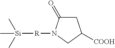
C1C(=O)N([R][Si](C)(C)C)CC1[COOH]
